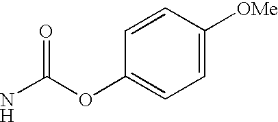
O(C(N)=O)C1=CC=C([OMe])C=C1
